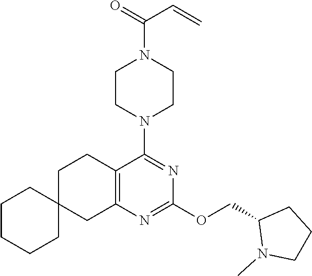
C1CN(C2=NC(OCC3N(C)CCC3)=NC3=C2CCC2(C3)CCCCC2)CCN1C(=O)C=C
